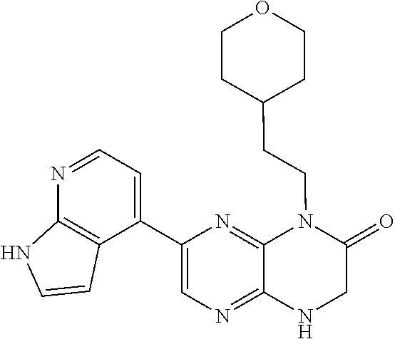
C1(C2=CC=NC3=C2C=CN3)=CN=C2C(=N1)N(CCC1CCOCC1)C(=O)CN2
